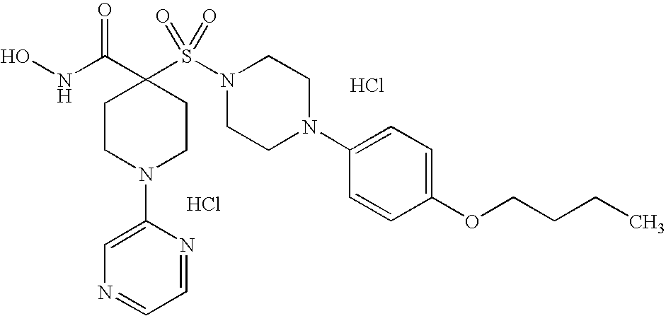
Cl.ONC(C1(S(N2CCN(C3=CC=C(OCCCC)C=C3)CC2)(=O)=O)CCN(C2=CN=CC=N2)CC1)=O.Cl
